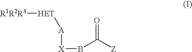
[X](BC([Z])=O)[A][HET][R1R2R3]
